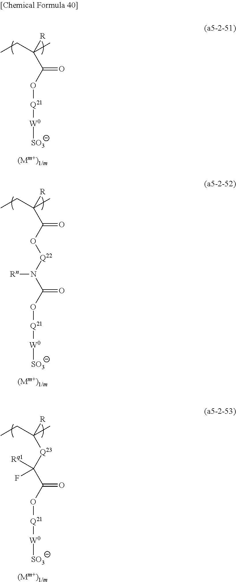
CCC(C)([R])C(O[Q21][W0][SO3])=O.CCC(C)([R])C(O[Q22]N(C(O[Q21][W0][SO3])=O)[Rn])=O.CCC(C)([R])[Q23]C(C(O[Q21][W0][SO3])=O)([Rq1])F
